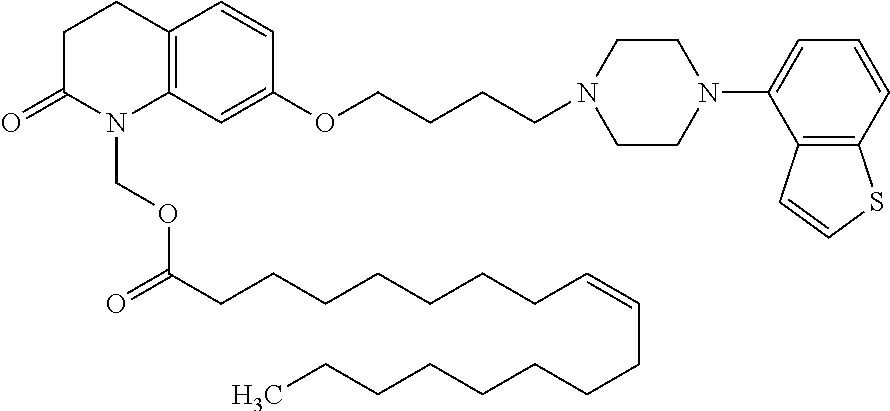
C12=C(C=C(OCCCCN3CCN(C4=CC=CC5=C4C=CS5)CC3)C=C1)N(COC(CCCCCCCC=CCCCCCCCC)=O)C(=O)CC2
